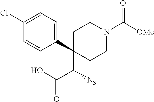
C1(C(C(=O)O)[N3])(C2=CC=C(Cl)C=C2)CCN(C([OMe])=O)CC1
